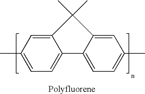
C12=CC(C)=CC=C1C1=CC=C(C)C=C1C2(C)C
